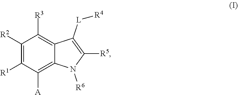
C1([R2])=C([R1])C([A])=C2C(=C1[R3])C([L][R4])=C([R5])N2[R6]
